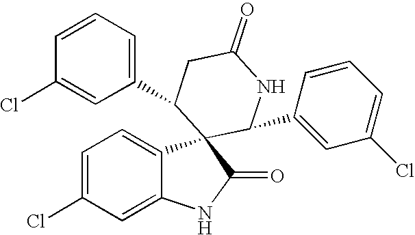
C1(C2C3(C4=CC=C(Cl)C=C4NC3=O)C(C3=CC(Cl)=CC=C3)NC(=O)C2)=CC=CC(Cl)=C1
